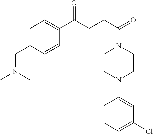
C(CCC(C1=CC=C(CN(C)C)C=C1)=O)(N1CCN(C2=CC(Cl)=CC=C2)CC1)=O
